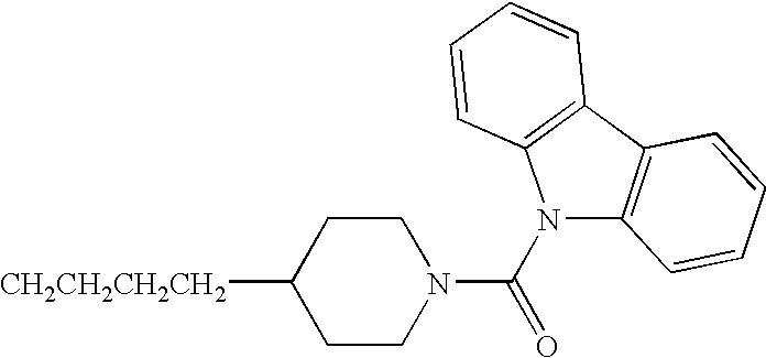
[CH2CH2CH2CH2]C1CCN(C(N2C3=C(C4=C2C=CC=C4)C=CC=C3)=O)CC1
